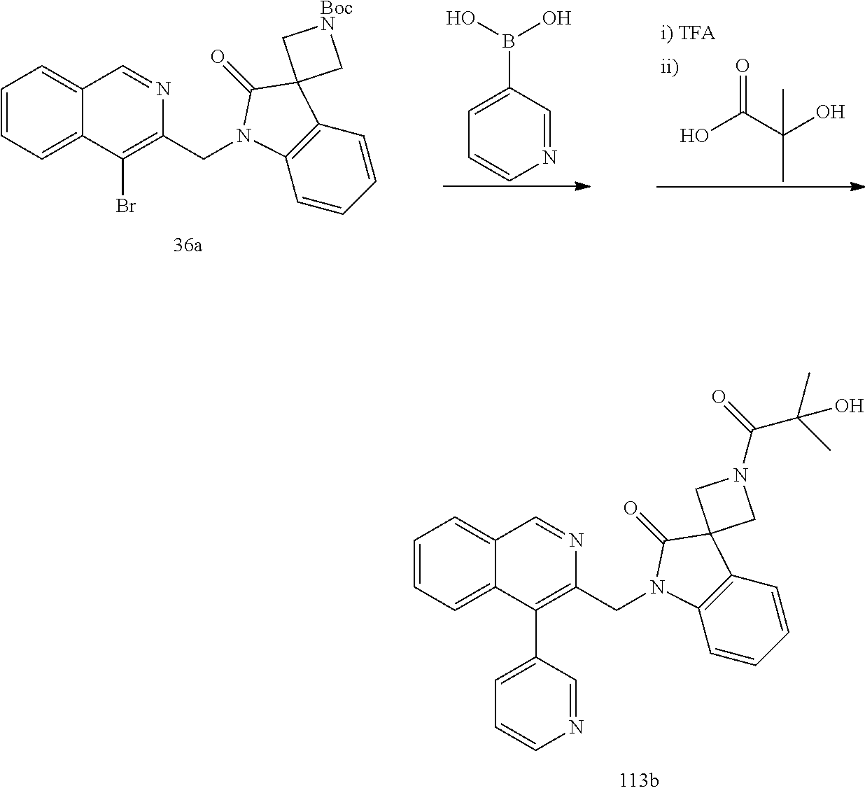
N1=CC(B(O)O)=CC=C1.O=C(C(O)(C)C)O.C1=CC=C2C(=C1)C=NC(CN1C3=C(C=CC=C3)C3(C1=O)C[BocN]C3)=C2Br.C1=CC=C2C(=C1)C=NC(CN1C3=C(C=CC=C3)C3(C1=O)CN(C(=O)C(C)(C)O)C3)=C2C1=CC=CN=C1
